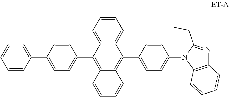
C1(C2=CC=C(C3=CC=CC=C3)C=C2)=C2C(=C(C3=CC=C(N4C5=C(N=C4CC)C=CC=C5)C=C3)C3=CC=CC=C13)C=CC=C2
